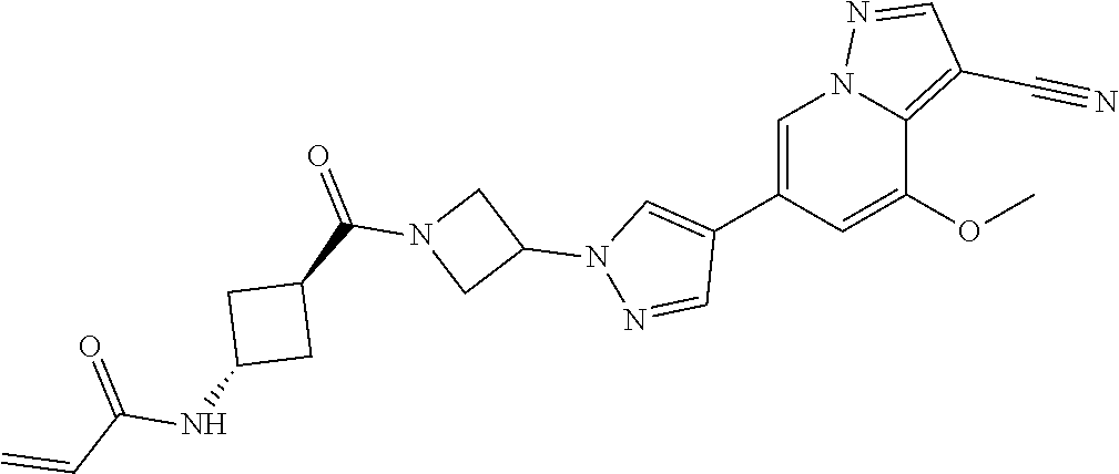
C1=C(C2=CN(C3CN(C(C4CC(NC(C=C)=O)C4)=O)C3)N=C2)C=C(OC)C2=C(C#N)C=NN12
